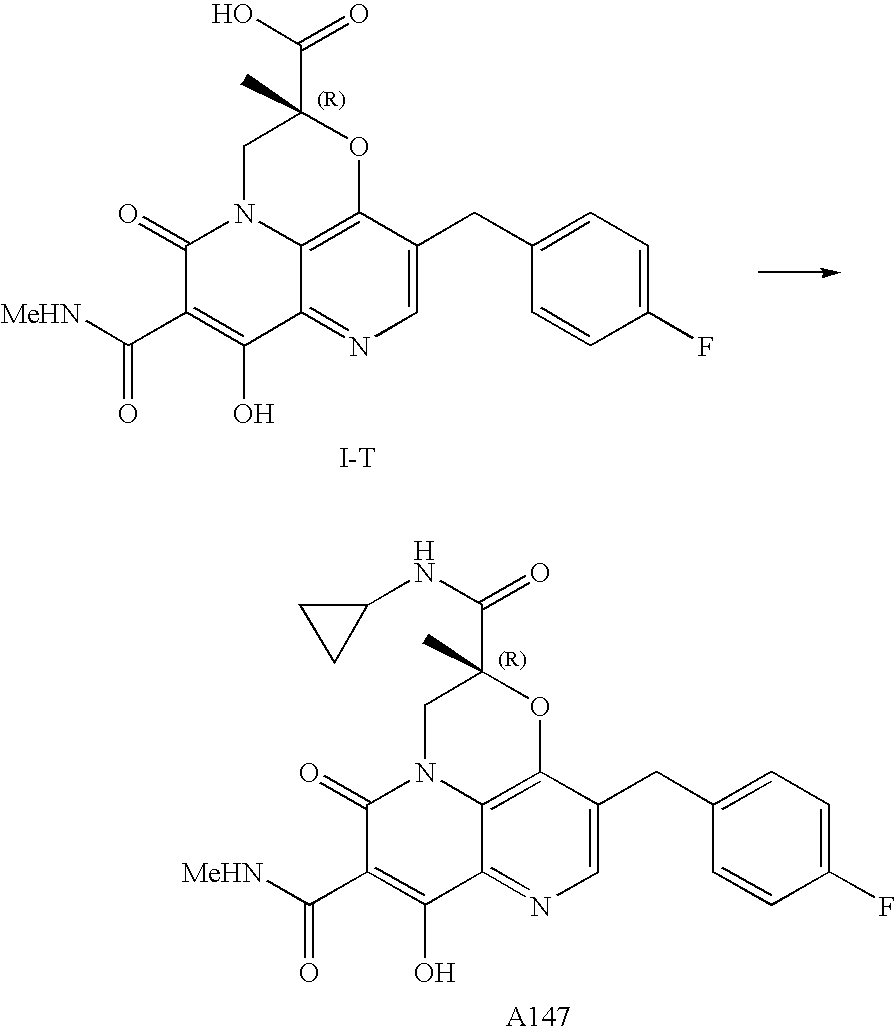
C1=C(CC2=CC=C(F)C=C2)C2=C3C(=N1)C(O)=C(C([MeHN])=O)C(=O)N3CC(C(O)=O)(C)O2.[I-T].C1=C(CC2=CC=C(F)C=C2)C2=C3C(=N1)C(O)=C(C([MeHN])=O)C(=O)N3CC(C(NC1CC1)=O)(C)O2.[A147]
